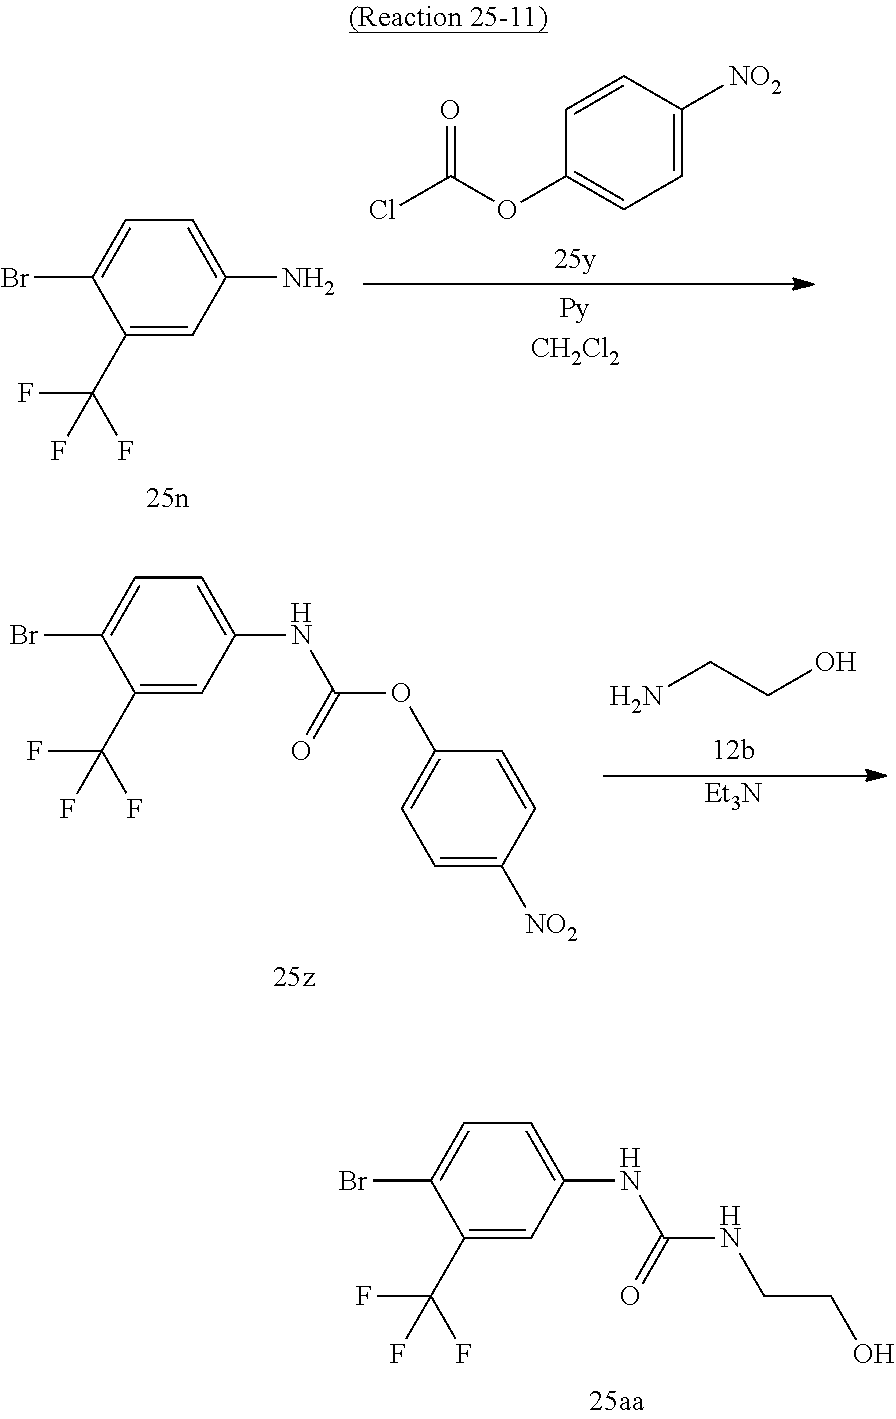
C1(C(F)(F)F)=CC(N)=CC=C1Br.O=C(OC1=CC=C([NO2])C=C1)Cl.C1(C(F)(F)F)=CC(NC(OC2=CC=C([NO2])C=C2)=O)=CC=C1Br.NCCO.[Et3N].C1(C(F)(F)F)=CC(NC(NCCO)=O)=CC=C1Br
